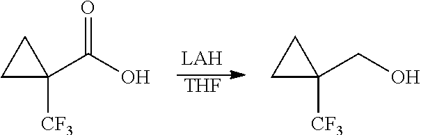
[THF].C1C(C(O)=O)([CF3])C1.C1C(CO)([CF3])C1
